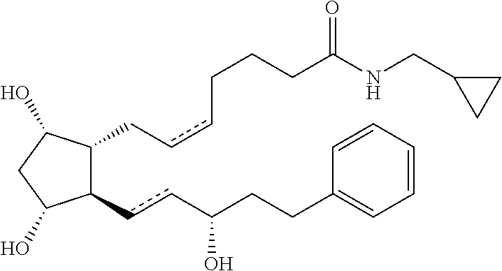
C1(CccCCCC(NCC2CC2)=O)C(O)CC(O)C1ccC(CCC1=CC=CC=C1)O
